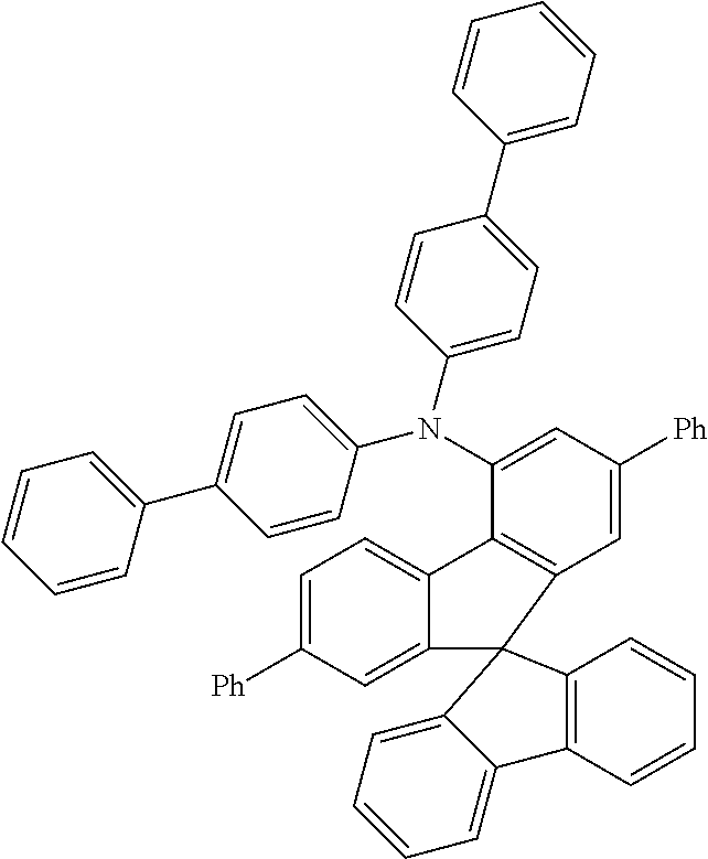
C1=C([Ph])C=C2C(=C1)C1=C(C=C([Ph])C=C1N(C1=CC=C(C3=CC=CC=C3)C=C1)C1=CC=C(C3=CC=CC=C3)C=C1)C21C2=C(C=CC=C2)C2=CC=CC=C21
